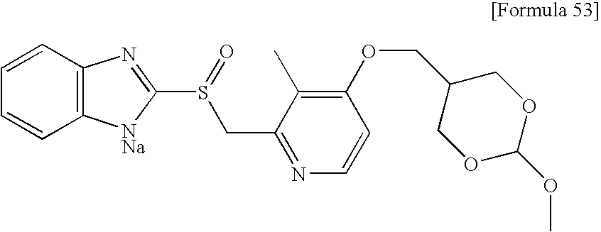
S(C1=NC2=C([NNa]1)C=CC=C2)(=O)CC1=NC=CC(OCC2COC(OC)OC2)=C1C
